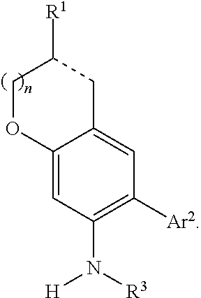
C12=CC(N([R3])[H])=C([Ar2])C=C1CC([R1])CO2
